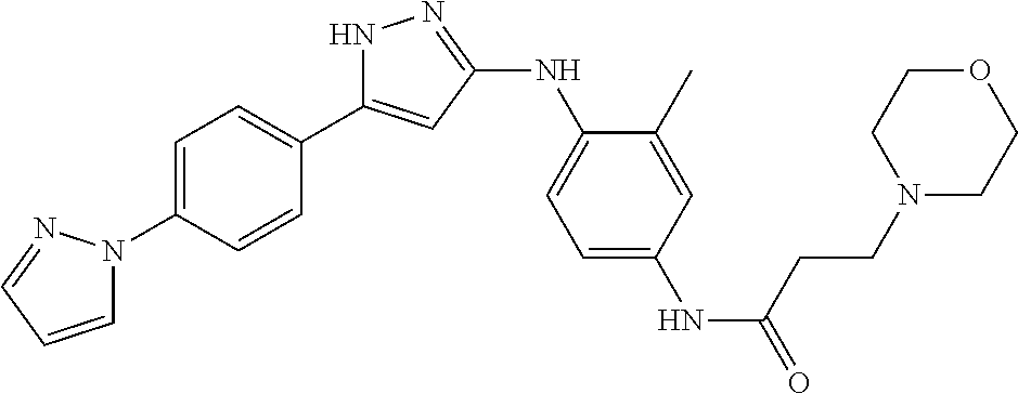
N1C(C2=CC=C(N3C=CC=N3)C=C2)=CC(NC2=CC=C(NC(=O)CCN3CCOCC3)C=C2C)=N1
